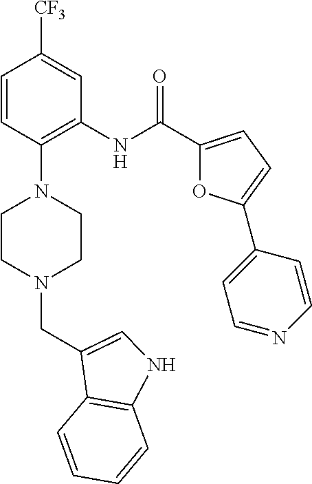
C1=CC(N2CCN(CC3=CNC4=C3C=CC=C4)CC2)=C(NC(C2=CC=C(C3=CC=NC=C3)O2)=O)C=C1[CF3]
